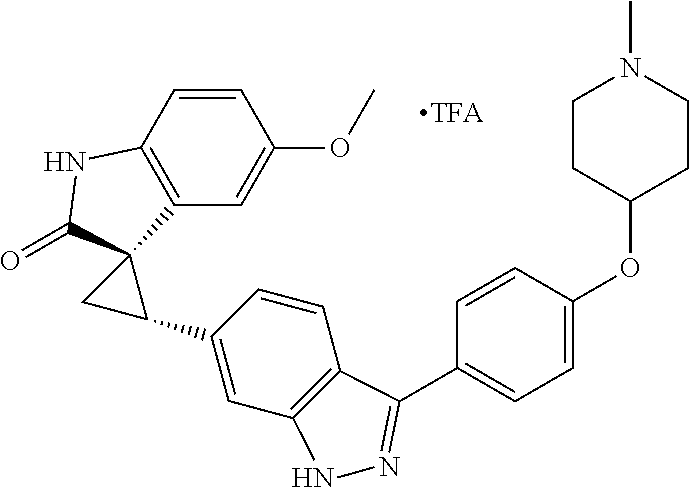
C12=C(C=CC(OC)=C1)NC(=O)C21CC1C1=CC2=C(C=C1)C(C1=CC=C(OC3CCN(C)CC3)C=C1)=NN2
